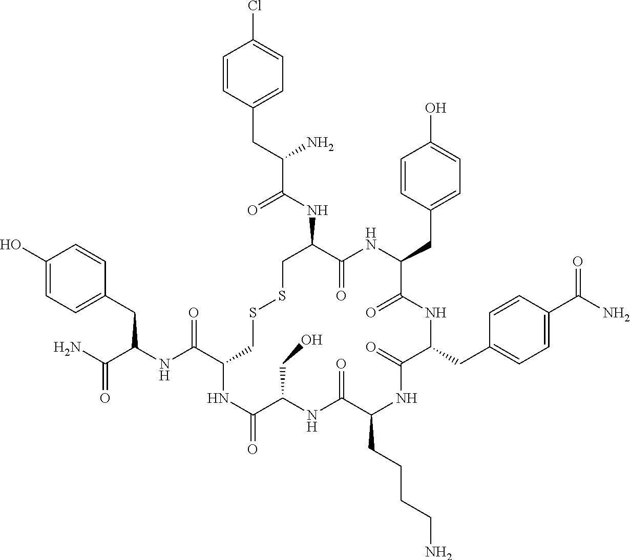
C1=CC(CC(NC(C2CSSCC(NC(C(CC3=CC=C(Cl)C=C3)N)=O)C(=O)NC(CC3=CC=C(O)C=C3)C(=O)NC(CC3=CC=C(C(N)=O)C=C3)C(=O)NC(CCCCN)C(=O)NC(CO)C(=O)N2)=O)C(N)=O)=CC=C1O
